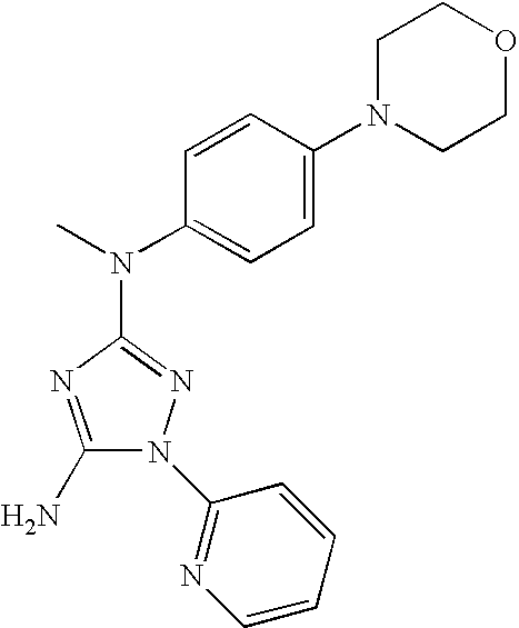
C1(N)=NC(N(C2=CC=C(N3CCOCC3)C=C2)C)=NN1C1=NC=CC=C1
